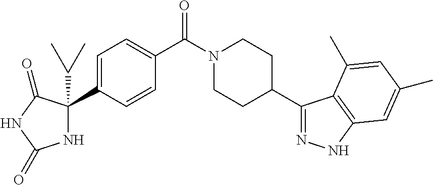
C1=C(C2(C(C)C)NC(=O)NC2=O)C=CC(C(N2CCC(C3=NNC4=C3C(C)=CC(C)=C4)CC2)=O)=C1
